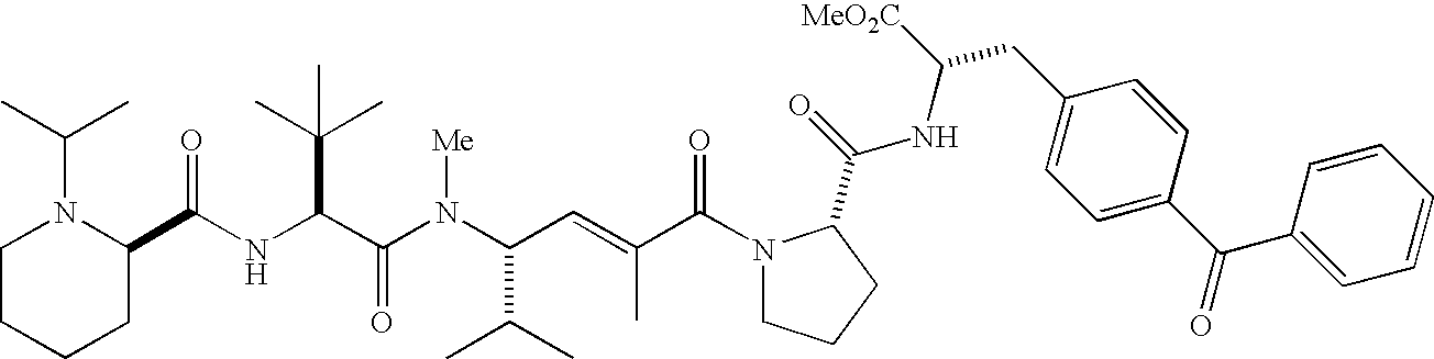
N(C(C(N(C(C(C)C)C=C(C)C(N1CCCC1C(=O)NC(CC1=CC=C(C(C2=CC=CC=C2)=O)C=C1)[MeO2C])=O)[Me])=O)C(C)(C)C)C(C1N(C(C)C)CCCC1)=O
